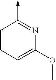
C1=CC=C(OC)N=C1->C
